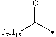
[C7H15]C(=O)C
